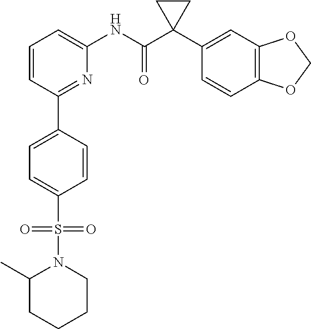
C1=CC(C2=CC=C(S(N3C(C)CCCC3)(=O)=O)C=C2)=NC(NC(C2(C3=CC4=C(C=C3)OCO4)CC2)=O)=C1
